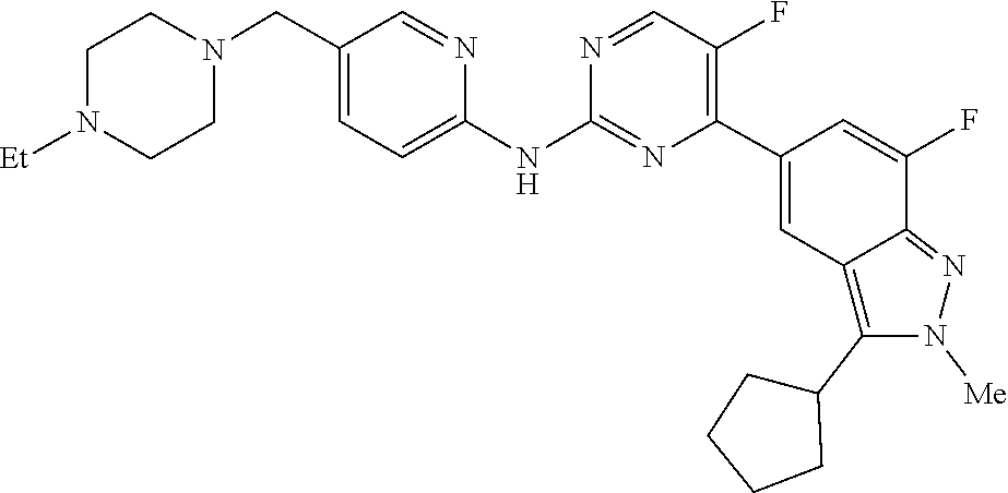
C1CN([Et])CCN1CC1=CC=C(NC2=NC(C3=CC4=C(C5CCCC5)N([Me])N=C4C(F)=C3)=C(F)C=N2)N=C1
